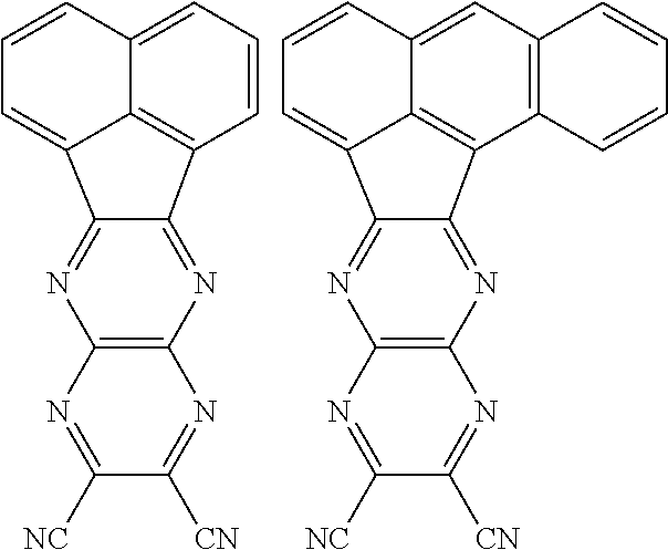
C1=CC=C2C3=C1C1=NC4=C(N=C1C3=CC=C2)N=C([NC])C([CN])=N4.C12=C(C=C3C4=C1C1=NC5=C(N=C1C4=CC=C3)N=C([NC])C([CN])=N5)C=CC=C2
